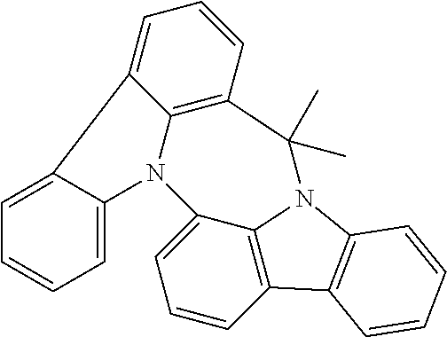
C1=C2C(=CC=C1)N1C3=C(C=CC=C23)C(C)(C)N2C3=C(C=CC=C13)C1=C2C=CC=C1
